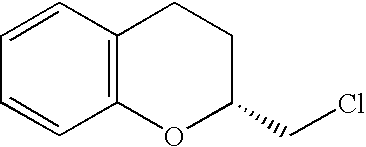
C12=C(C=CC=C1)CCC(CCl)O2
